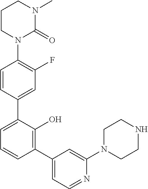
C1(N2C(=O)N(C)CCC2)=C(F)C=C(C2=CC=CC(C3=CC=NC(N4CCNCC4)=C3)=C2O)C=C1
